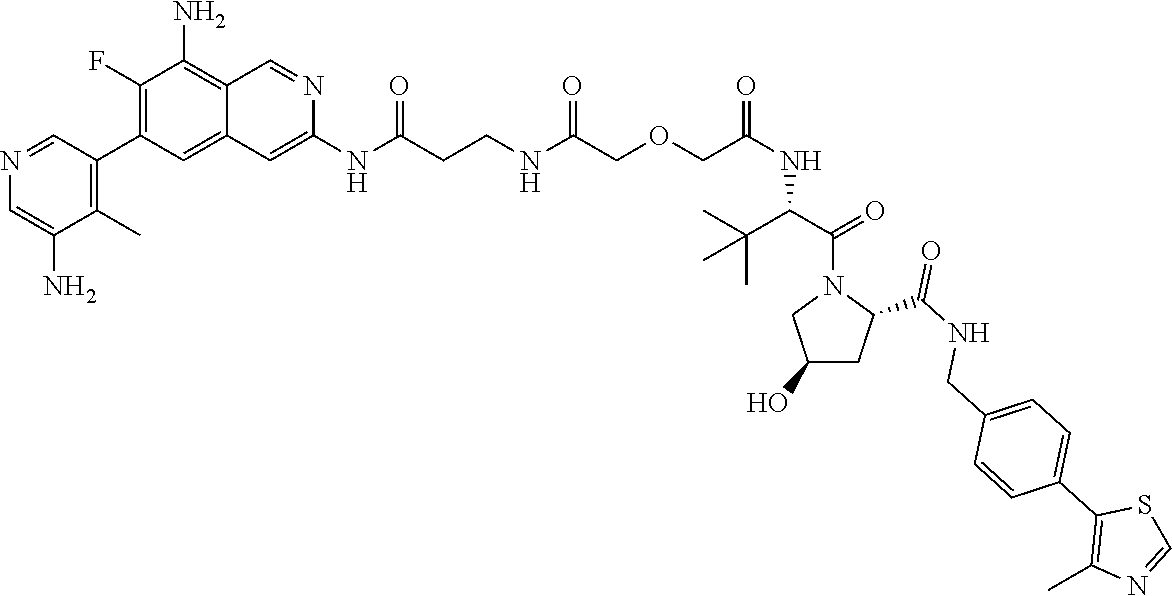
N(C(CCNC(COCC(NC(C(N1CC(O)CC1C(NCC1=CC=C(C2=C(C)N=CS2)C=C1)=O)=O)C(C)(C)C)=O)=O)=O)C1=CC2=CC(C3=C(C)C(N)=CN=C3)=C(F)C(N)=C2C=N1
